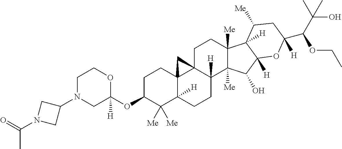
C1N(C2CN(C(=O)C)C2)CC(OC2C([Me])([Me])C3([H])C4(CC2)C2(C([H])(CC3)C3([Me])C([Me])(CC2)C2([H])C([H])(C3O)OC(C(C(C)(C)O)OCC)([H])CC2[Me])C4)([H])OC1
